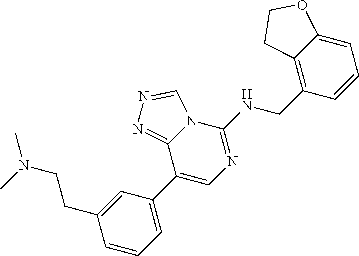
C1(C2=CN=C(NCC3=C4C(=CC=C3)OCC4)N3C2=NN=C3)=CC=CC(CCN(C)C)=C1
